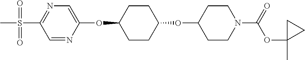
C1=NC(OC2CCC(OC3CCN(C(OC4(C)CC4)=O)CC3)CC2)=CN=C1S(C)(=O)=O
